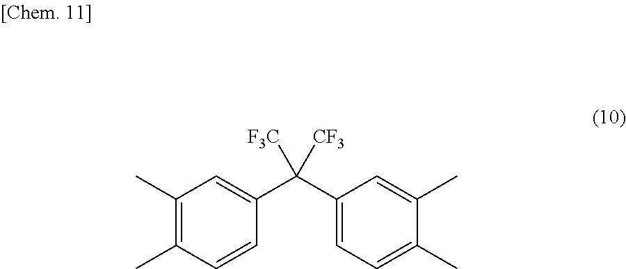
C1(C)=C(C)C=CC(C(C2=CC=C(C)C(C)=C2)([CF3])[F3C])=C1
